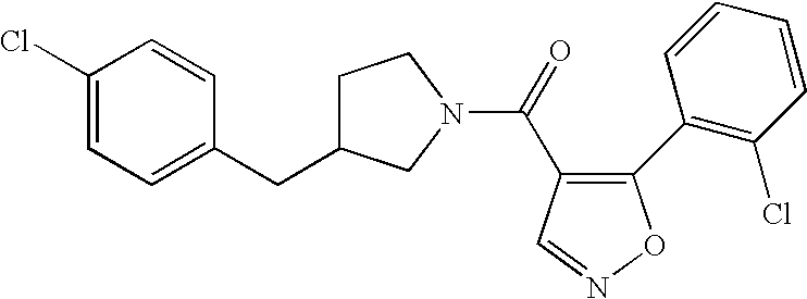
C1(C2=C(Cl)C=CC=C2)=C(C(=O)N2CCC(CC3=CC=C(Cl)C=C3)C2)C=NO1
